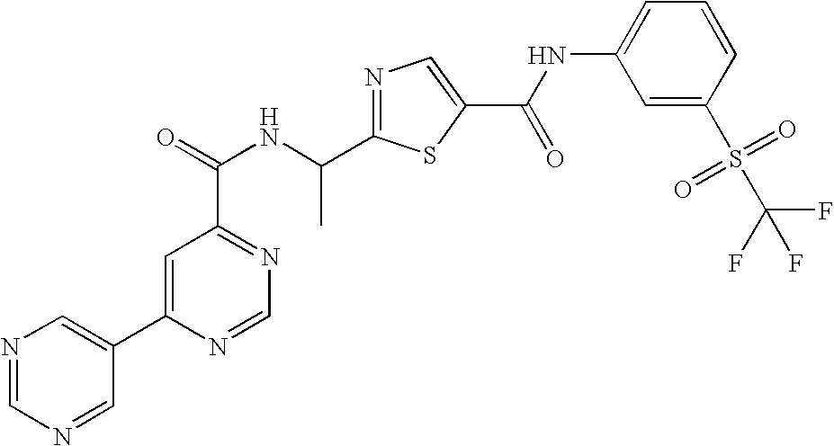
N1=C(C(NC(=O)C2=NC=NC(C3=CN=CN=C3)=C2)C)SC(C(NC2=CC=CC(S(C(F)(F)F)(=O)=O)=C2)=O)=C1
